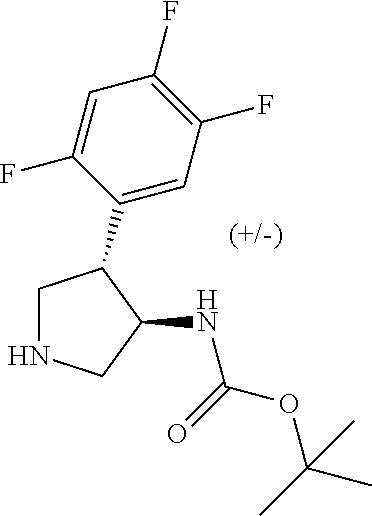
N1CC(C2=CC(F)=C(F)C=C2F)C(NC(OC(C)(C)C)=O)C1
